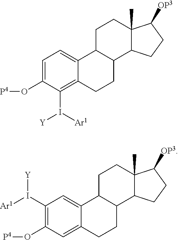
C1(I([Ar1])[Y])=C(O[P4])C=C2C(=C1)C1C(CC2)C2C(C)(CC1)C([OP3])CC2.C1=C(O[P4])C(I([Ar1])[Y])=C2C(=C1)C1C(CC2)C2C(C)(CC1)C([OP3])CC2
